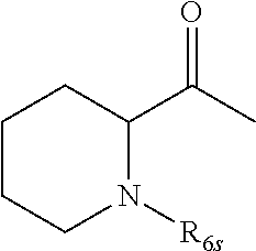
C1CCN([R6s])C(C(C)=O)C1
